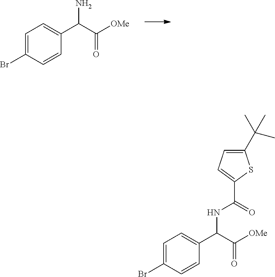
C1=C(Br)C=CC(C(C([OMe])=O)N)=C1.C1=C(Br)C=CC(C(C([OMe])=O)NC(=O)C2=CC=C(C(C)(C)C)S2)=C1
